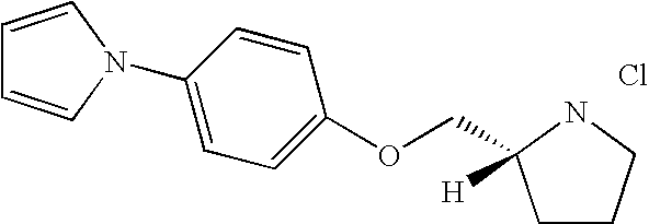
C1=CN(C2=CC=C(OCC3([H])CCCN3)C=C2)C=C1.Cl
